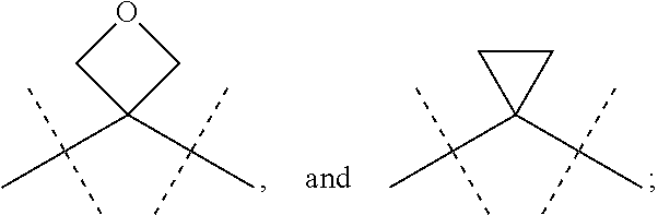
C1(C(C)(C)C)(C(C)(C)C)COC1.C1(C(C)(C)C)(C(C)(C)C)CC1
